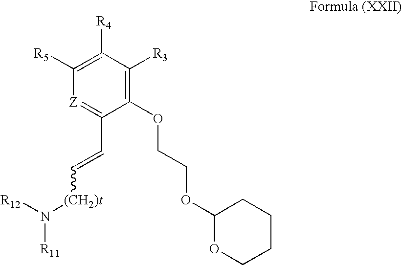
C1(OCCOC2OCCCC2)=C([R3])C([R4])=C([R5])[Z]=C1C=C[(CH2)t]N([R11])[R12]
